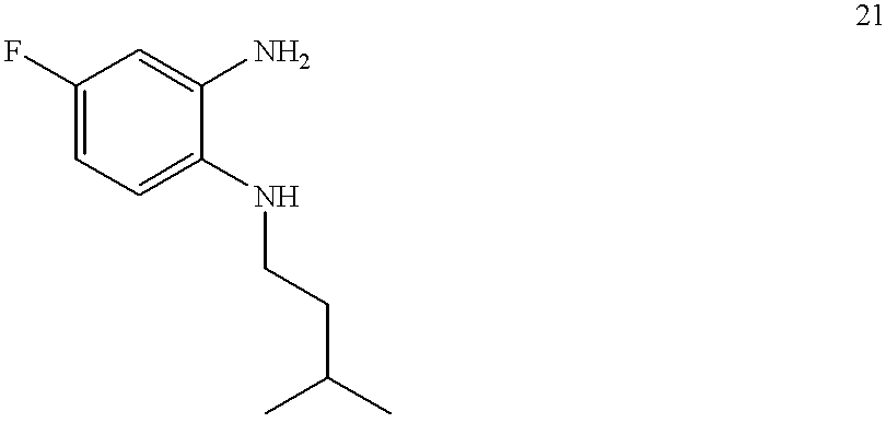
C1(F)=CC=C(NCCC(C)C)C(N)=C1
